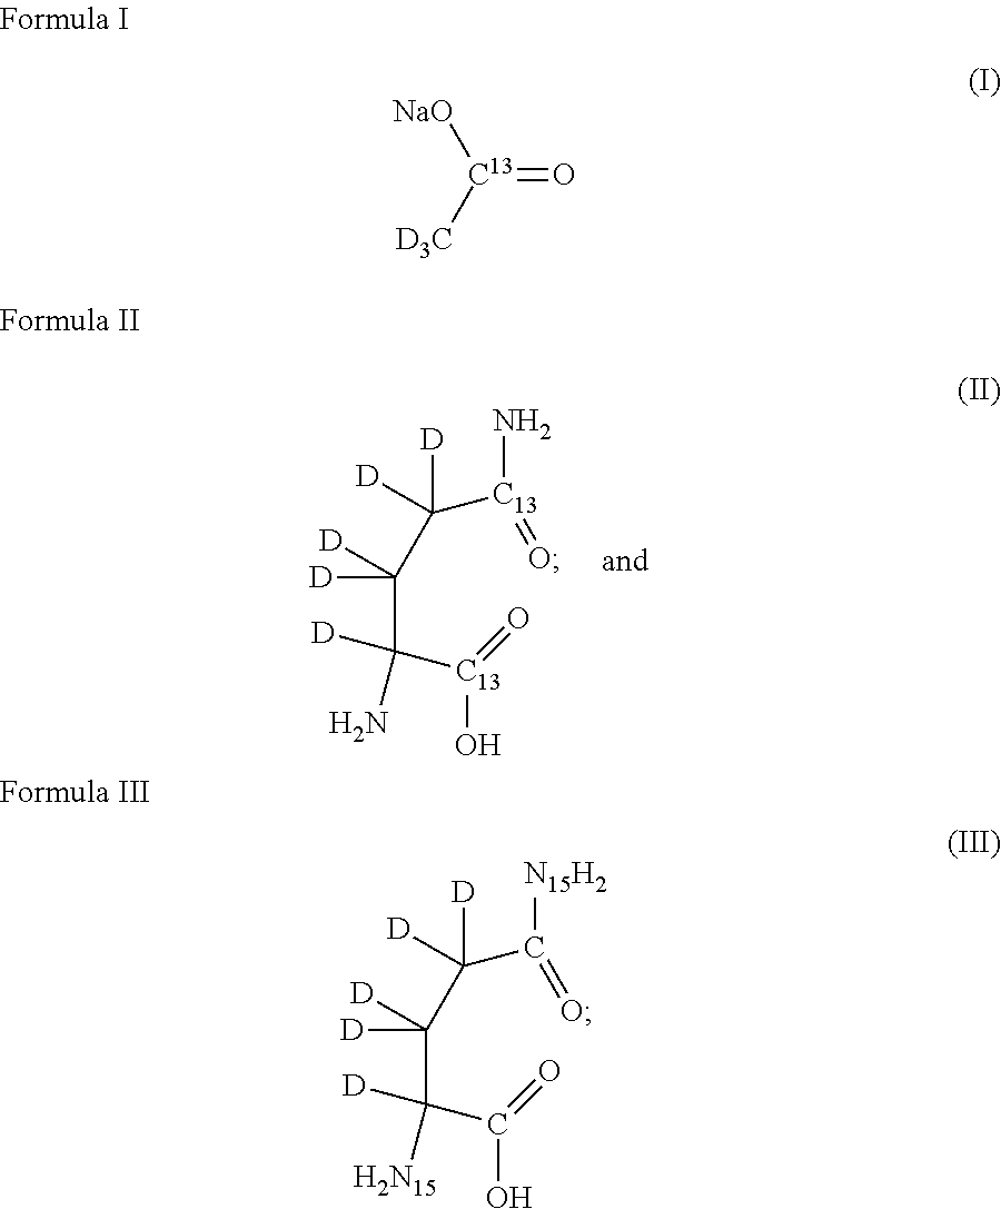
[C13](O)(=O)C(N)(C([D])([D])C([D])([D])[C13](N)=O)[D].[C13]([D3C])([NaO])=O.C(O)(=O)C([H2N15])(C([D])([D])C([D])([D])C([N15H2])=O)[D]
